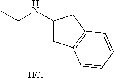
C1(NCC)CC2=C(C1)C=CC=C2.Cl
